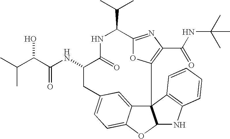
C123C4=CC(=CC=C4OC1NC1=C2C=CC=C1)CC(NC(=O)C(O)C(C)C)C(=O)NC(C(C)C)C1=NC(C(=O)NC(C)(C)C)=C3O1
